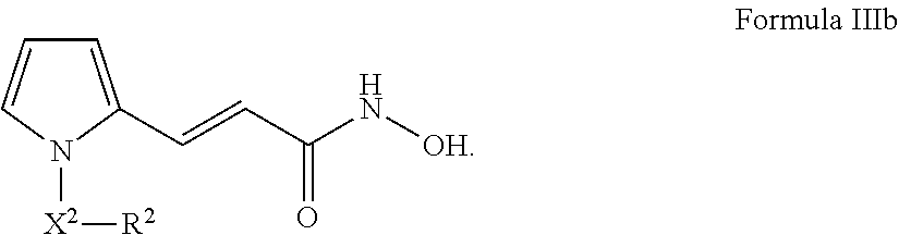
[X2](N1C(C=CC(N[OH])=O)=CC=C1)[R2]
